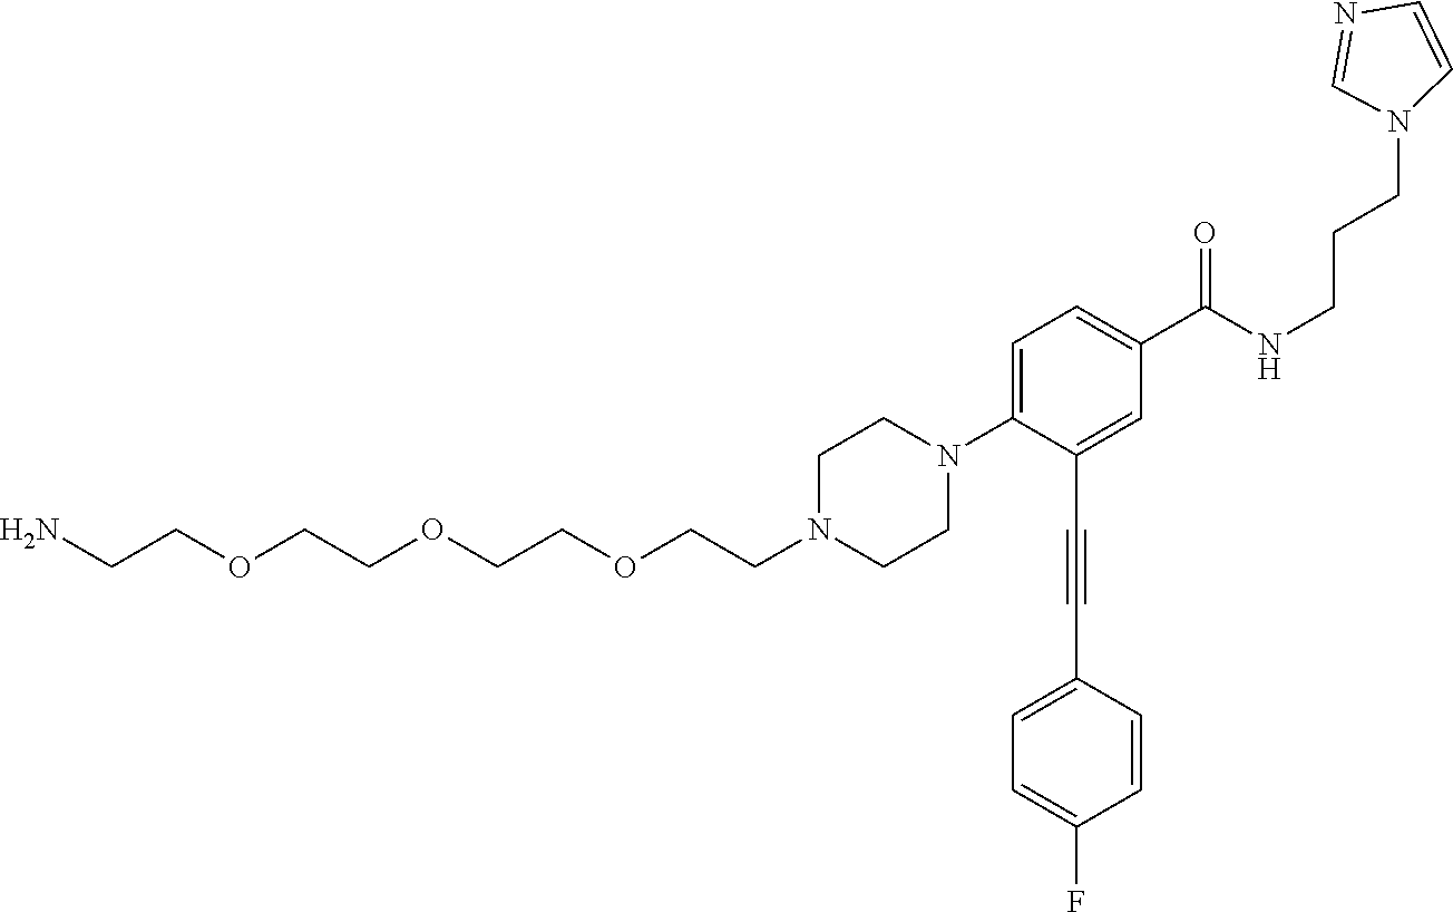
C1N(CCOCCOCCOCCN)CCN(C2=CC=C(C(NCCCN3C=NC=C3)=O)C=C2C#CC2=CC=C(F)C=C2)C1
